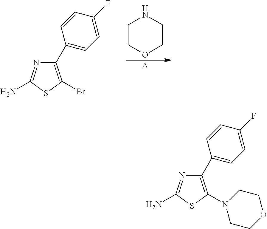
C1COCCN1.[D].C1(C2=CC=C(F)C=C2)=C(Br)SC(N)=N1.C1(C2=CC=C(F)C=C2)=C(N2CCOCC2)SC(N)=N1
